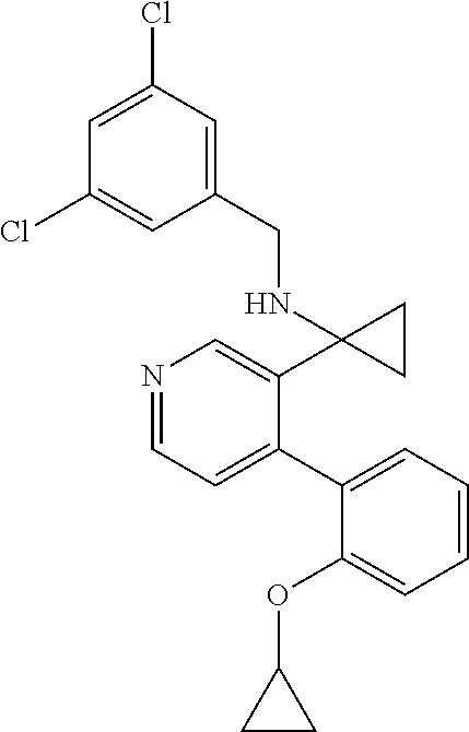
N1=CC=C(C2=CC=CC=C2OC2CC2)C(C2(NCC3=CC(Cl)=CC(Cl)=C3)CC2)=C1
